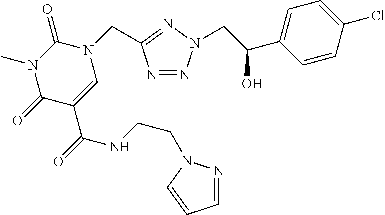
N1=NN(CC(C2=CC=C(Cl)C=C2)O)N=C1CN1C(=O)N(C)C(=O)C(C(=O)NCCN2N=CC=C2)=C1
